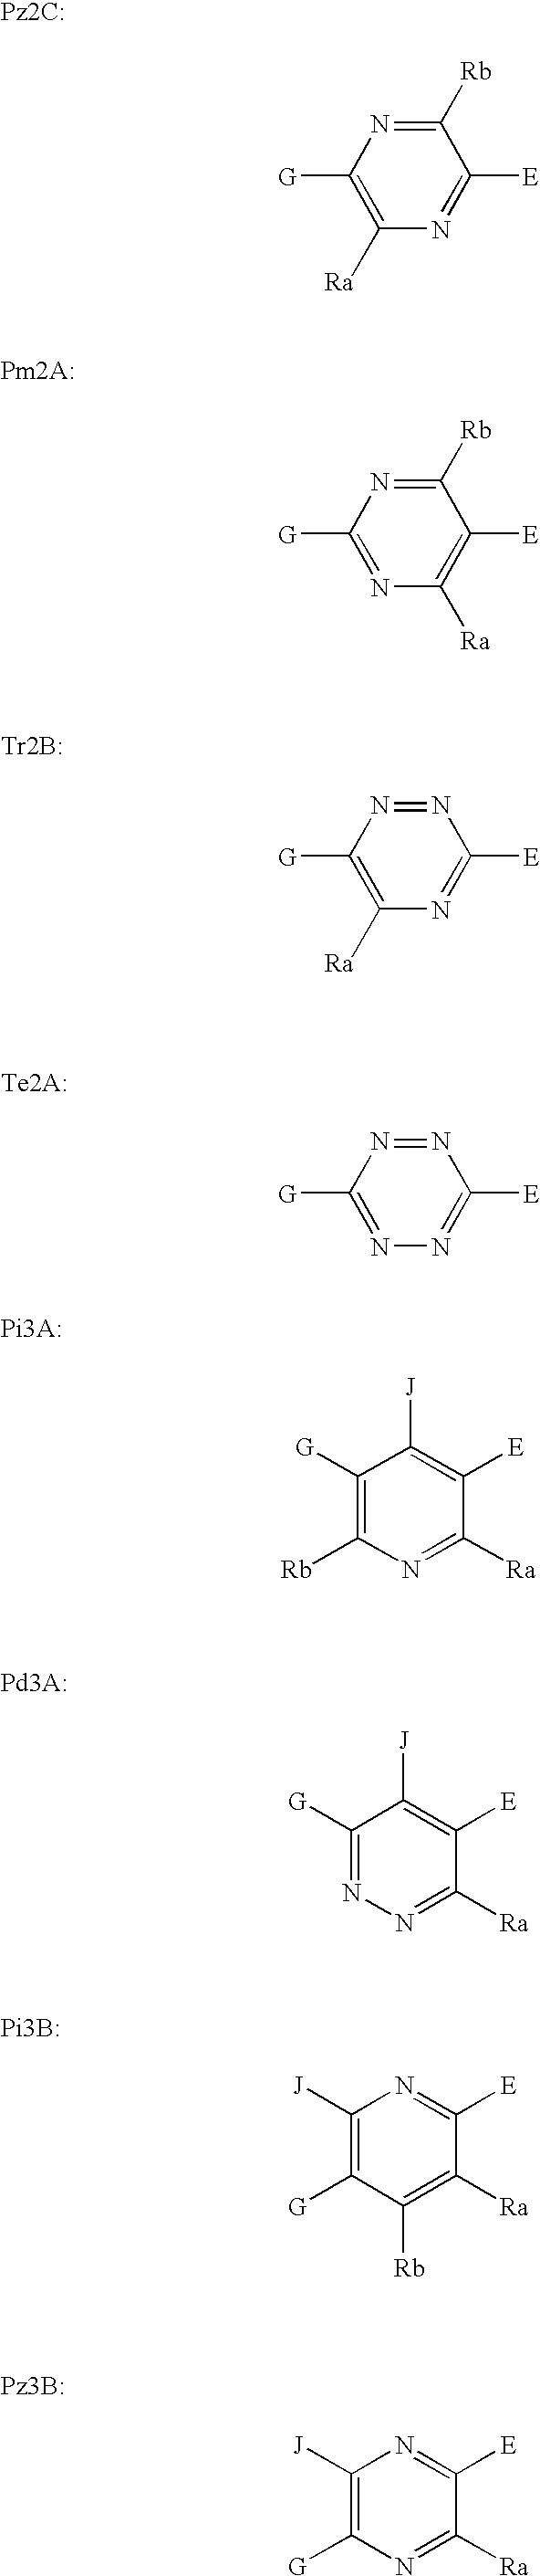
[Pz2C:].C1([G])=C([Ra])N=C([E])C([Rb])=N1.[Pm2A:].C1([G])=NC([Ra])=C([E])C([Rb])=N1.[Tr2B:].C1([G])=C([Ra])N=C([E])N=N1.[Te2A:].C1([G])=NN=C([E])N=N1.[Pi3A:].C1([G])=C([Rb])N=C([Ra])C([E])=C1[J].[Pd3A:].C1([G])=NN=C([Ra])C([E])=C1[J].[Pi3B:].C1([J])=C([G])C([Rb])=C([Ra])C([E])=N1.[Pz3B:].C1([J])=C([G])N=C([Ra])C([E])=N1
